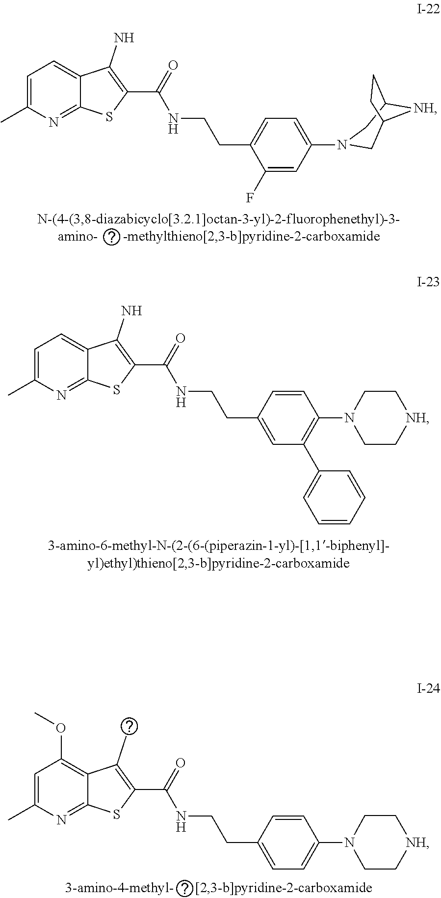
C1=C(C)N=C2C(=C1)C(N)=C(C(=O)NCCC1=CC=C(N3CC4[NH]C(C3)CC4)C=C1F)S2.C1=C(C)N=C2C(=C1)C(N)=C(C(=O)NCCC1=CC(C3=CC=CC=C3)=C(N3CC[NH]CC3)C=C1)S2.C1=C(C)N=C2C(=C1OC)C(C)=C(C(=O)NCCC1=CC=C(N3CC[NH]CC3)C=C1)S2
